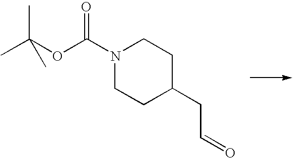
N1(C(OC(C)(C)C)=O)CCC(CC=O)CC1
